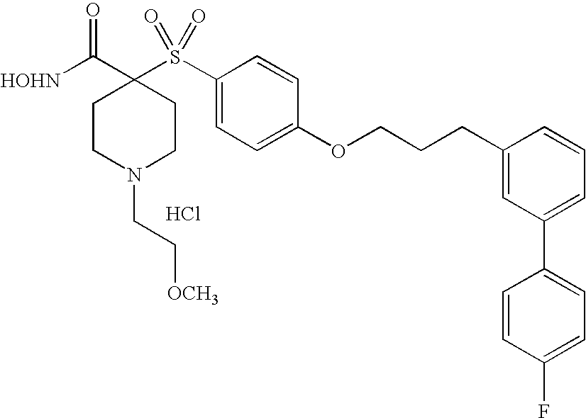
[HOHN]C(C1(S(C2=CC=C(OCCCC3=CC(C4=CC=C(F)C=C4)=CC=C3)C=C2)(=O)=O)CCN(CC[OCH3])CC1)=O.Cl
